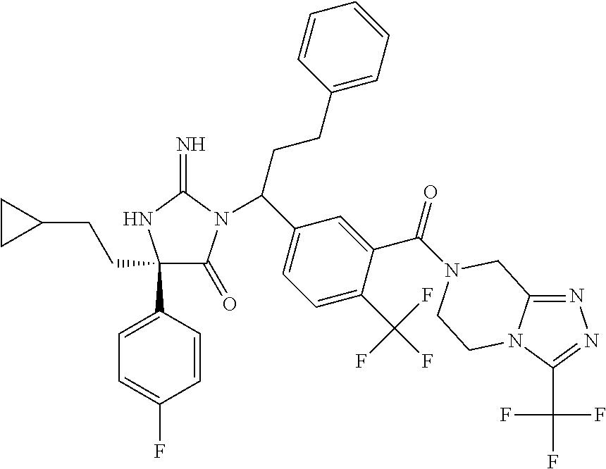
C1(C2=CC=C(F)C=C2)(CCC2CC2)C(=O)N(C(C2=CC=C(C(F)(F)F)C(C(=O)N3CC4=NN=C(C(F)(F)F)N4CC3)=C2)CCC2=CC=CC=C2)C(=N)N1
